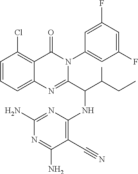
C1=CC=C2C(=C1Cl)C(=O)N(C1=CC(F)=CC(F)=C1)C(C(C(CC)C)NC1=C(C#N)C(N)=NC(N)=N1)=N2
